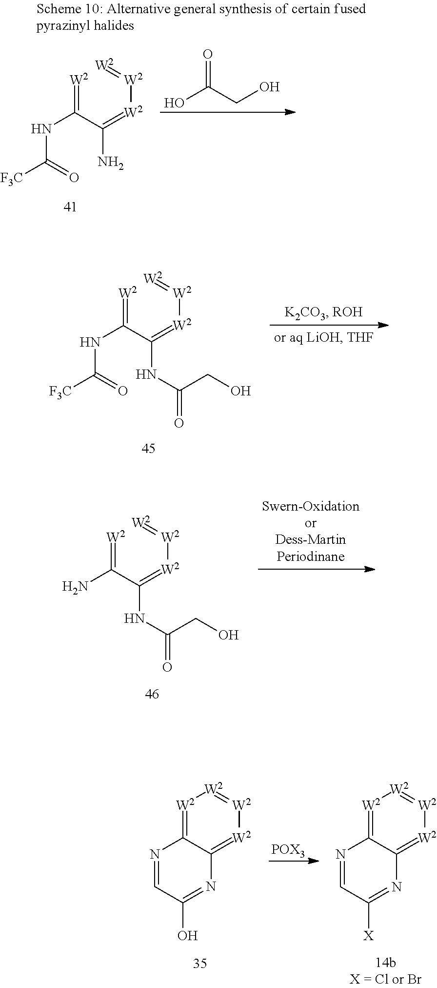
[W2]=C(C(=[W2][W2]=[W2])N)NC([F3C])=O.OC(CO)=O.[W2]=C(C(=[W2][W2]=[W2])NC(=O)CO)NC([F3C])=O.[W2]=C(C(=[W2][W2]=[W2])NC(=O)CO)N.[W2]1=C2C(=[W2][W2]=[W2]1)N=C([X])C=N2.[POX3].[W2]1=C2C(=[W2][W2]=[W2]1)N=C(O)C=N2
